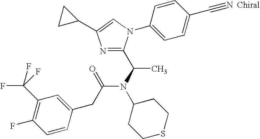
N1=C(C(N(C(CC2=CC(C(F)(F)F)=C(F)C=C2)=O)C2CCSCC2)C)N(C2=CC=C(C#N)C=C2)C=C1C1CC1
